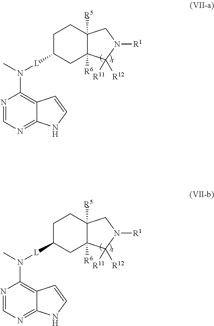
N(C1=C2C(=NC=N1)NC=C2)(C)[L]C1CCC2([R5])C([R6])(C1)C([R11])([R12])N([R1])C2.N(C1=C2C(=NC=N1)NC=C2)(C)[L]C1CCC2([R5])C([R6])(C1)C([R11])([R12])N([R1])C2
